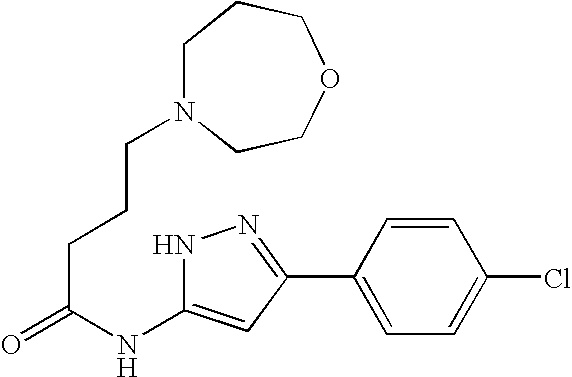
C(C(NC1=CC(C2=CC=C(Cl)C=C2)=NN1)=O)CCN1CCCOCC1
